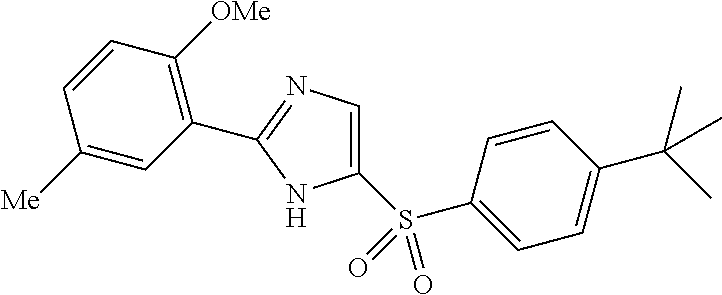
C1=CC(C(C)(C)C)=CC=C1S(C1=CN=C(C2=C([OMe])C=CC([Me])=C2)N1)(=O)=O
